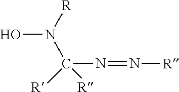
[R]N(C([R])([R])N=N[R])O
